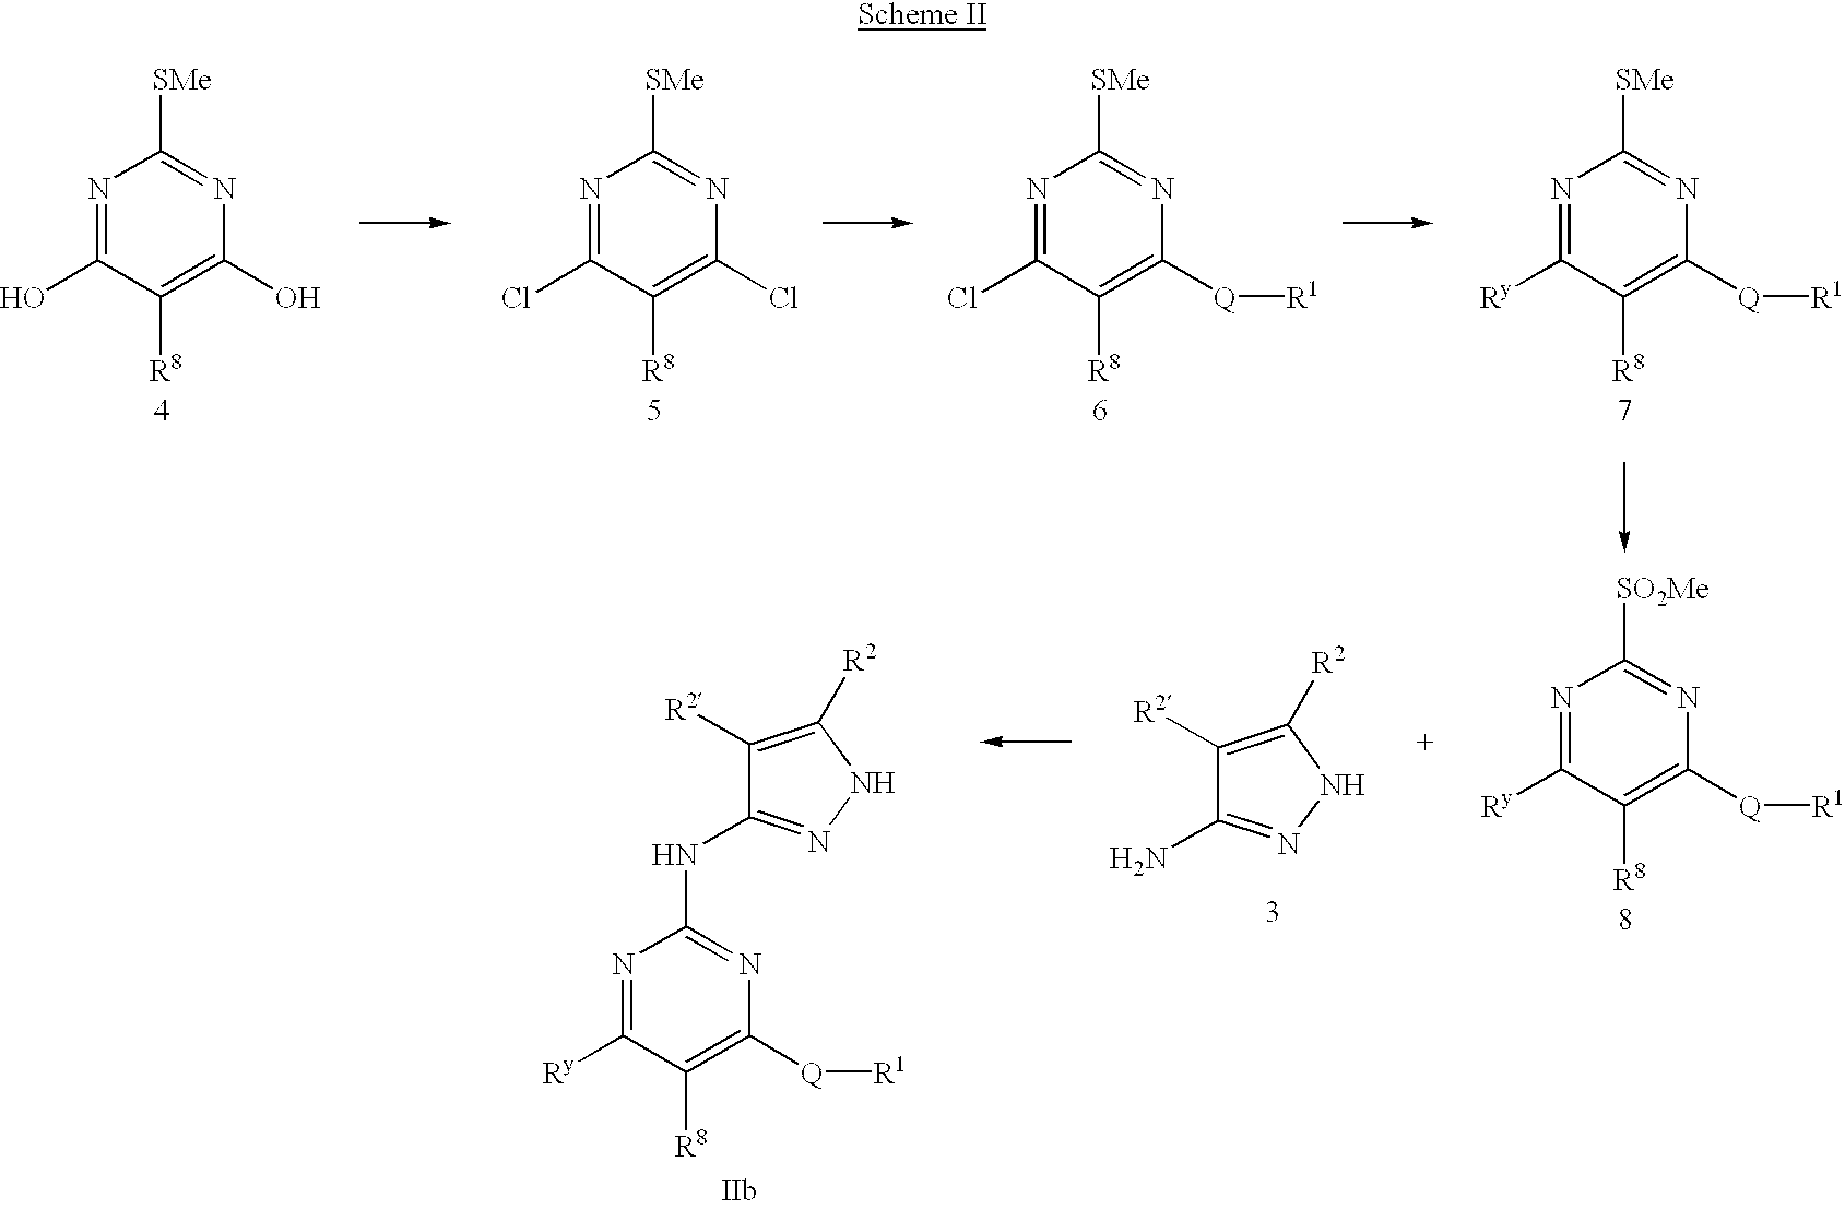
N1=C(O)C([R8])=C(O)N=C1[SMe].N1=C(Cl)C([R8])=C(Cl)N=C1[SMe].N1=C(Cl)C([R8])=C([Q][R1])N=C1[SMe].N1=C([Ry])C([R8])=C([Q][R1])N=C1[SMe].N1=C([Ry])C([R8])=C([Q][R1])N=C1[SO2Me].C1([R2])=C([R2])NN=C1N.C1([R2])=C([R2])NN=C1NC1=NC([Q][R1])=C([R8])C([Ry])=N1
